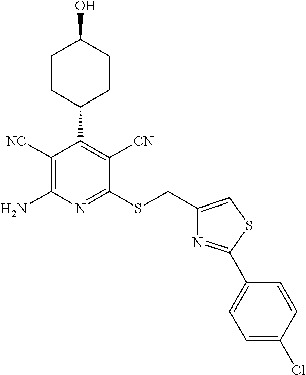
C1(CSC2=NC(N)=C([NC])C(C3CCC(O)CC3)=C2[CN])=CSC(C2=CC=C(Cl)C=C2)=N1
